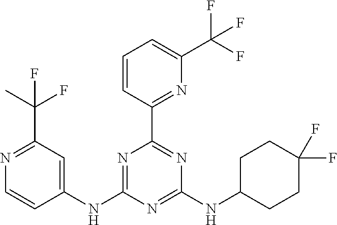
N1=C(NC2=CC(C(F)(C)F)=NC=C2)N=C(NC2CCC(F)(F)CC2)N=C1C1=NC(C(F)(F)F)=CC=C1
